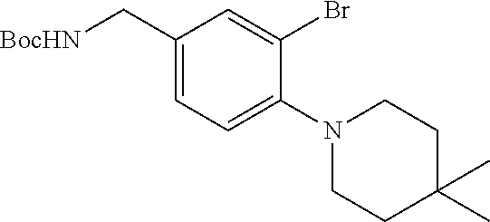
C1(C[BocHN])=CC=C(N2CCC(C)(C)CC2)C(Br)=C1
